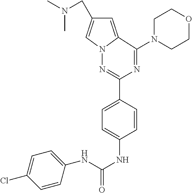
CN(C)CC1=CN2C(=C1)C(N1CCOCC1)=NC(C1=CC=C(NC(NC3=CC=C(Cl)C=C3)=O)C=C1)=N2
